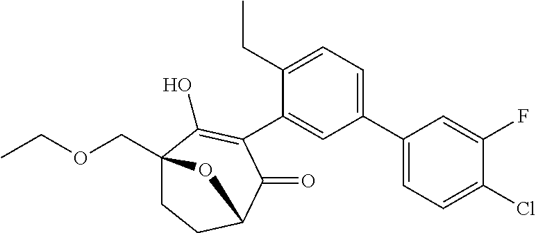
C1(C2=CC=C(CC)C(C3=C(O)C4(COCC)CCC(C3=O)O4)=C2)=CC=C(Cl)C(F)=C1
